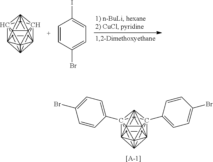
C1234C567C89%10C15%11C215C2%12%13C31%14(C1=CC=C(Br)C=C1)C461C2%143C8%12(C9%115%13)C7%1013C1=CC=C(Br)C=C1.[[A-1]].C1234C567C89%10C15%11C215C2%12%13C31%14C461C783C92(C%12%1413)C%10%115%13.C1=CC(Br)=CC=C1I
